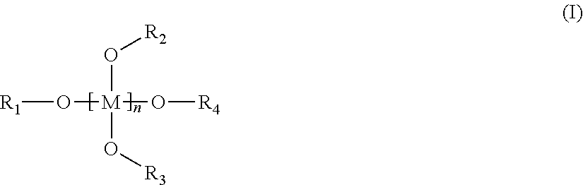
[R1]O[M](O[R4])(O[R2])O[R3]
